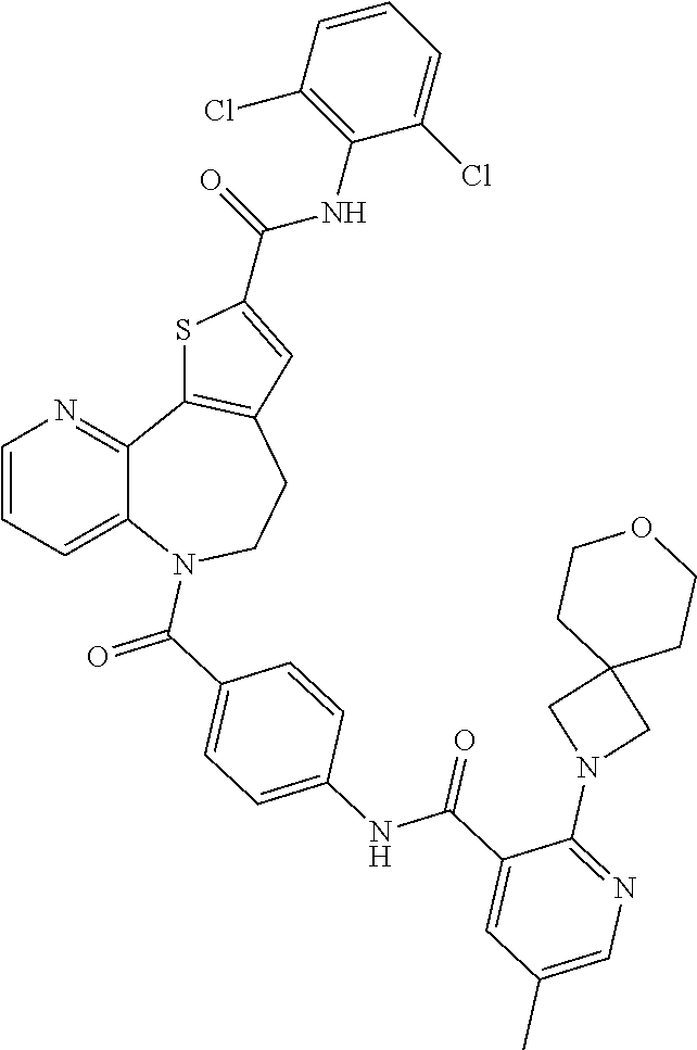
C1=CC=C2C(=N1)C1=C(CCN2C(C2=CC=C(NC(C3=CC(C)=CN=C3N3CC4(C3)CCOCC4)=O)C=C2)=O)C=C(C(NC2=C(Cl)C=CC=C2Cl)=O)S1
